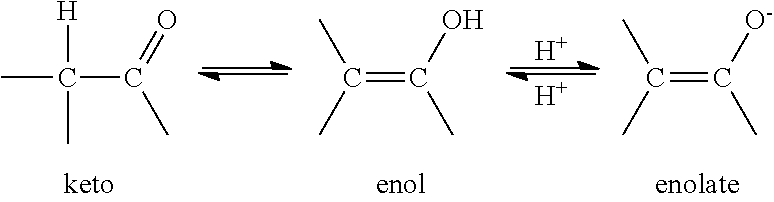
C(C(C)=O)(C)([H])C.C(=C(C)O)(C)C.[H].[H].C(=C(C)[O-])(C)C
